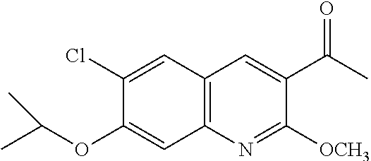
C1=C(Cl)C(OC(C)C)=CC2=C1C=C(C(C)=O)C([OCH3])=N2
